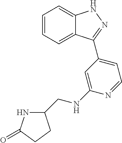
C1=CC=C2C(=C1)NN=C2C1=CC=NC(NCC2NC(=O)CC2)=C1
